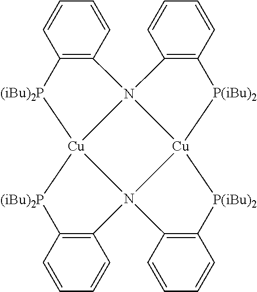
C12=C(C=CC=C1)N13[Cu]4([(iBu)2P]2)[(iBu)2P]C2=C(C=CC=C2)N42C4=C(C=CC=C4)[P(iBu)2][Cu]12[P(iBu)2]C1=C3C=CC=C1
